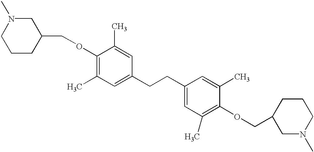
O(C1=C(C)C=C(CCC2=CC(C)=C(OCC3CN(C)CCC3)C(C)=C2)C=C1C)CC1CN(C)CCC1
